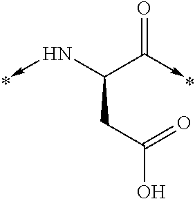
C(CC(=O)O)(C(=O)->C)N->C
